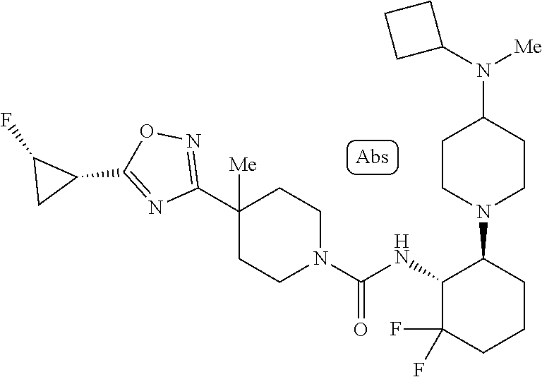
C1(C2([Me])CCN(C(=O)NC3C(F)(F)CCCC3N3CCC(N(C4CCC4)[Me])CC3)CC2)=NOC(C2C(F)C2)=N1
